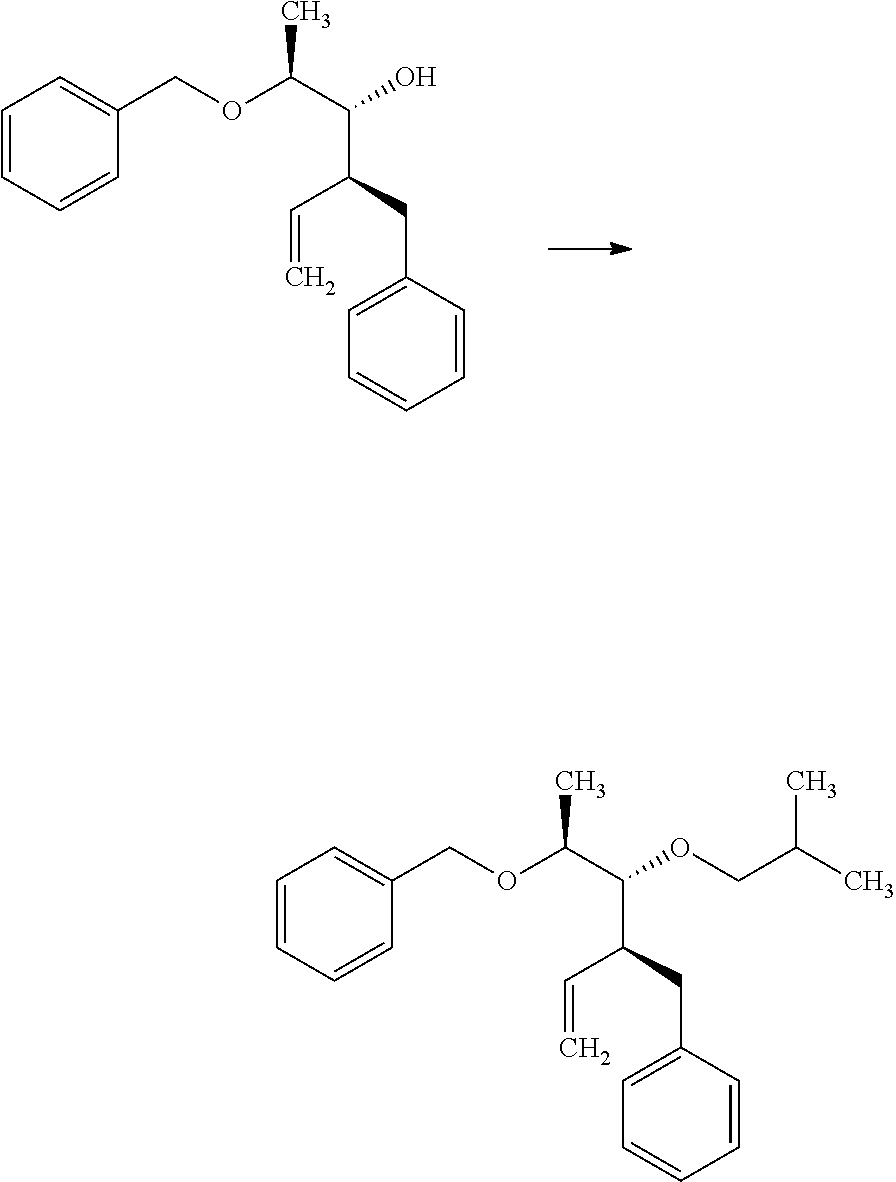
C1=CC=CC(COC(C)C(C(C=C)CC2=CC=CC=C2)O)=C1.C1=CC=CC(COC(C)C(C(C=C)CC2=CC=CC=C2)OCC(C)C)=C1
